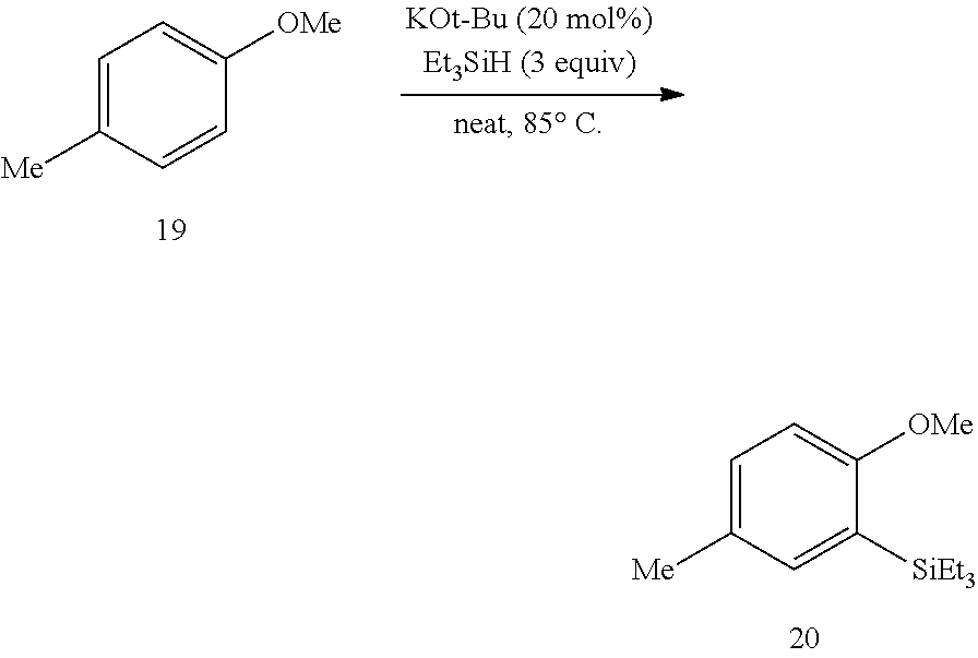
C1=C([Me])C=CC([OMe])=C1.C1=C([Me])C=C([SiEt3])C([OMe])=C1
